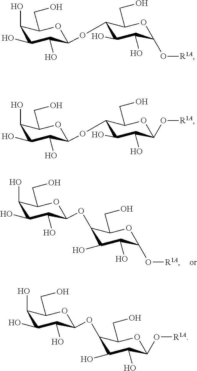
C1(O)C(O)C(O)C(OC2C(O)C(O)C(O[R1A])OC2CO)OC1CO.C1(O)C(O)C(O)C(OC2C(O)C(O)C(O[R1A])OC2CO)OC1CO.C1(O)C(O)C(O)C(OC2C(O)C(O)C(O[R1A])OC2CO)OC1CO.C1(O)C(O)C(O)C(OC2C(O)C(O)C(O[R1A])OC2CO)OC1CO
